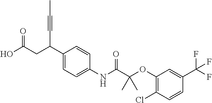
C1(C(CC(O)=O)C#CC)=CC=C(NC(C(OC2=C(Cl)C=CC(C(F)(F)F)=C2)(C)C)=O)C=C1
